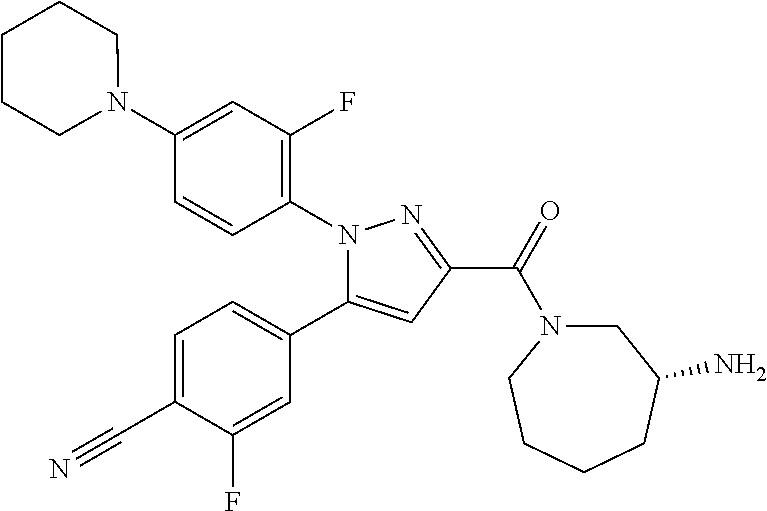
C1(N2CCCCC2)=CC(F)=C(N2C(C3=CC=C(C#N)C(F)=C3)=CC(C(=O)N3CC(N)CCCC3)=N2)C=C1
